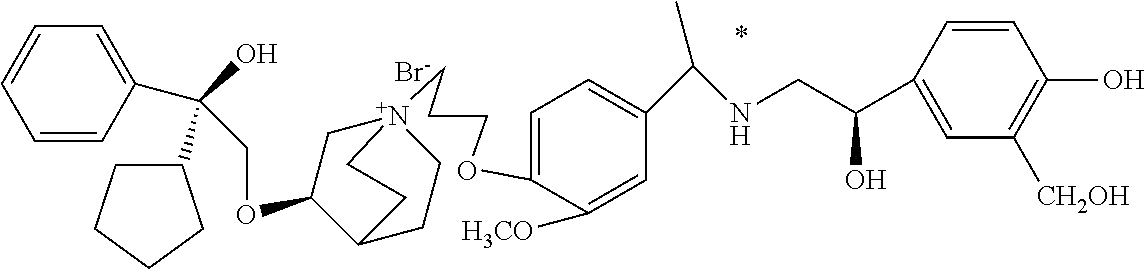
[Br-].C(OC1C[N+]2(CCCOC3=CC=C(C(NCC(C4=CC([CH2OH])=C(O)C=C4)O)C)C=C3[H3CO])CCC1CC2)C(C1=CC=CC=C1)(O)C1CCCC1
